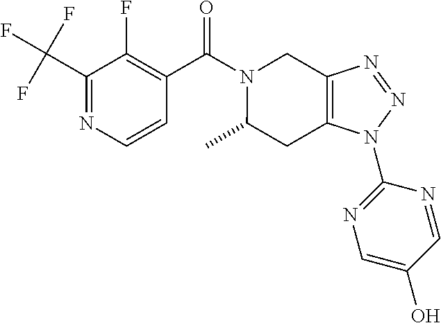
C1(C(F)(F)F)=NC=CC(C(N2C(C)CC3=C(C2)N=NN3C2=NC=C(O)C=N2)=O)=C1F
